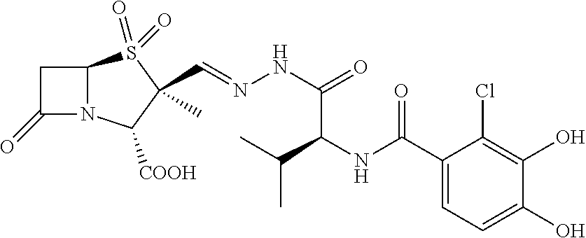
C1C(=O)N2C1S(=O)(=O)C(C=NNC(=O)C(C(C)C)NC(C1=CC=C(O)C(O)=C1Cl)=O)(C)C2[COOH]
